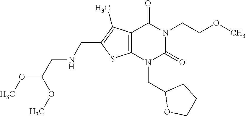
C12=C(N(CC3OCCC3)C(=O)N(CCOC)C1=O)SC(CNCC(OC)OC)=C2C
